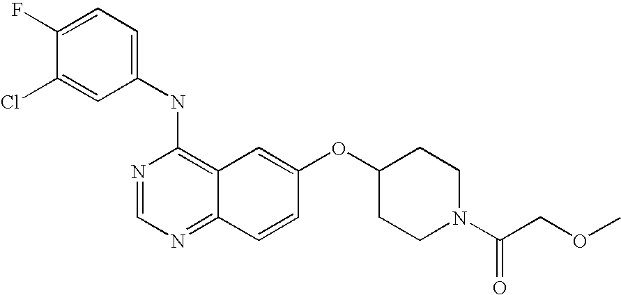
C1(NC2=C3C(=NC=N2)C=CC(OC2CCN(C(COC)=O)CC2)=C3)=CC=C(F)C(Cl)=C1
